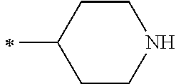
C1(C)CCNCC1
